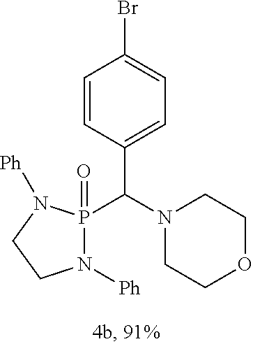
N1([Ph])P(C(N2CCOCC2)C2=CC=C(Br)C=C2)(=O)N([Ph])CC1
